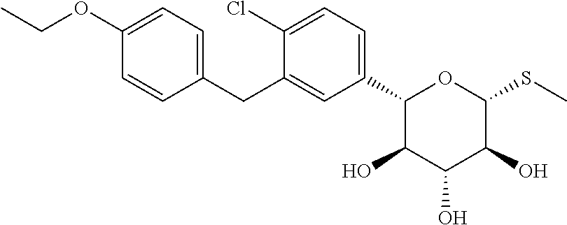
C1(O)C(O)C(O)C(SC)OC1C1=CC=C(Cl)C(CC2=CC=C(OCC)C=C2)=C1
